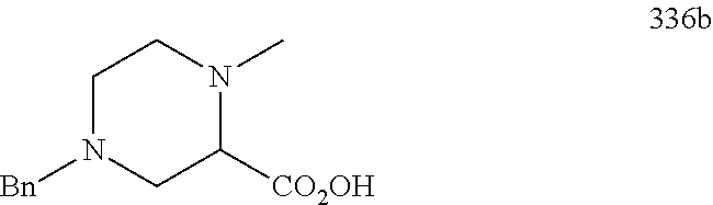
C1N([Bn])CC([CO2OH])N(C)C1
